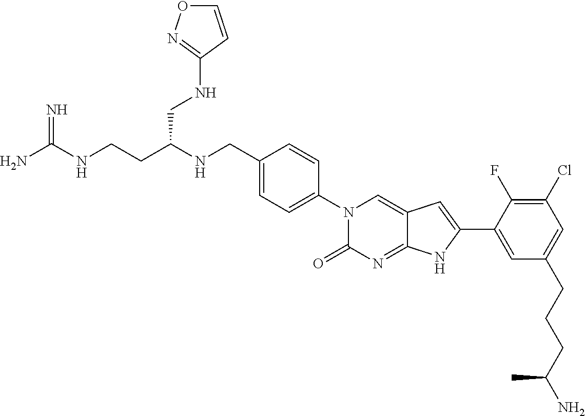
C(CC(NCC1=CC=C(N2C(=O)N=C3C(=C2)C=C(C2=CC(CCCC(N)C)=CC(Cl)=C2F)N3)C=C1)CNC1=NOC=C1)NC(N)=N
